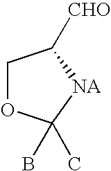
C1OC(B)(C)[NA]C1[CHO]
